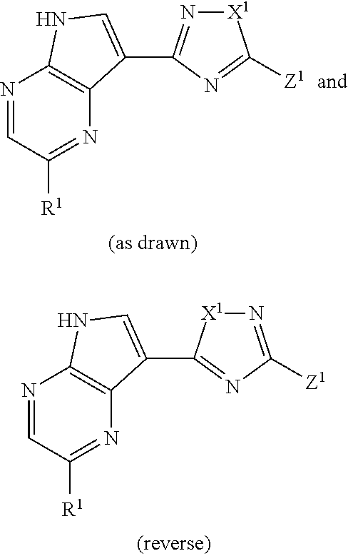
[X1]1N=C(C2=CNC3=C2N=C([R1])C=N3)N=C1[Z1].N1=C([Z1])N=C(C2=CNC3=C2N=C([R1])C=N3)[X1]1
